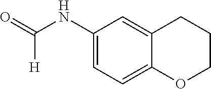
C1(NC(=O)[H])=CC=C2C(=C1)CCCO2
